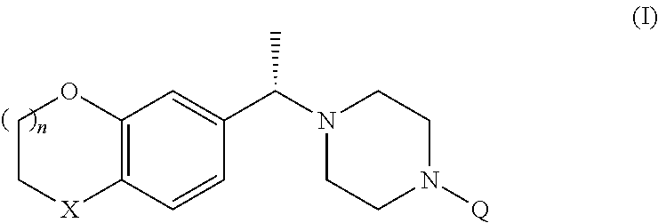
C1C[X]C2=C(O1)C=C(C(N1CCN([Q])CC1)C)C=C2
